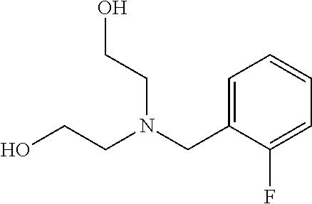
C1=C(CN(CCO)CCO)C(F)=CC=C1
